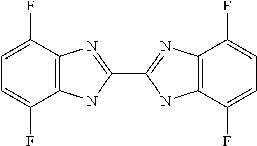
C1(F)=CC=C(F)C2=C1N=C(C1=NC3=C(N1)C(F)=CC=C3F)N2
